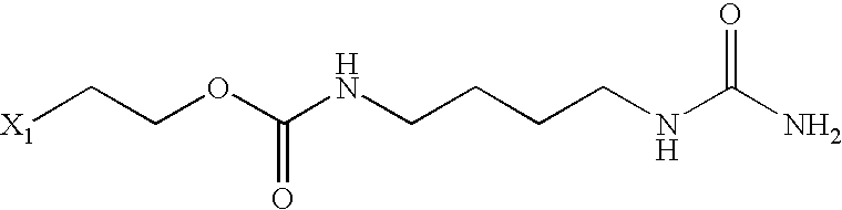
[X1]CCOC(NCCCCNC(N)=O)=O
